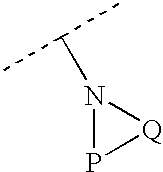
P1[Q]N1C(C)C
